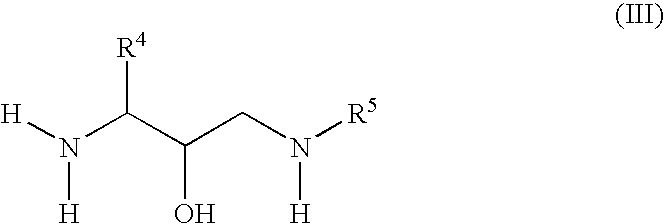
[H]N(C(C(CN([R5])[H])O)[R4])[H]
